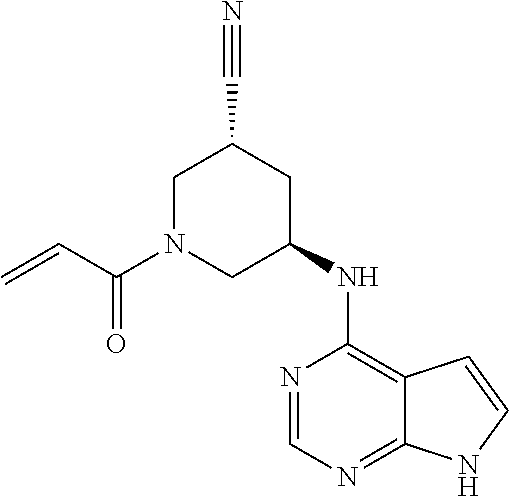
C(C(N1CC(C#N)CC(NC2=C3C(=NC=N2)NC=C3)C1)=O)=C
